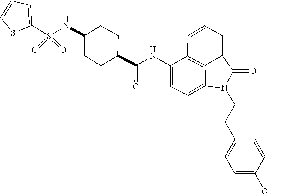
S(=O)(=O)(C1=CC=CS1)NC1CCC(C(=O)NC2=CC=C3C4=C2C=CC=C4C(=O)N3CCC2=CC=C(OC)C=C2)CC1
